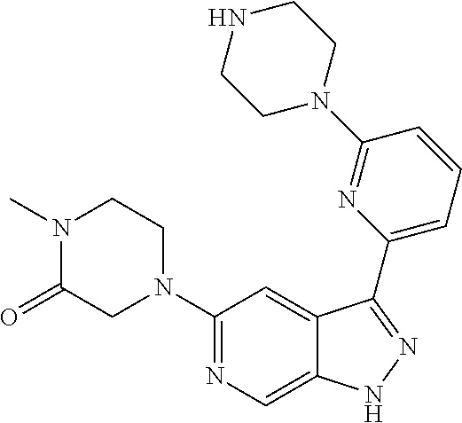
C1(N2CCN(C)C(=O)C2)=NC=C2C(=C1)C(C1=CC=CC(N3CCNCC3)=N1)=NN2
